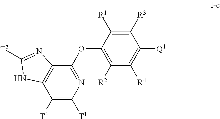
C1([T4])=C([T1])N=C(OC2=C([R2])C([R4])=C([Q1])C([R3])=C2[R1])C2=C1NC([T2])=N2
